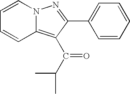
C1=CN2C(=C(C(C(C)C)=O)C(C3=CC=CC=C3)=N2)C=C1
